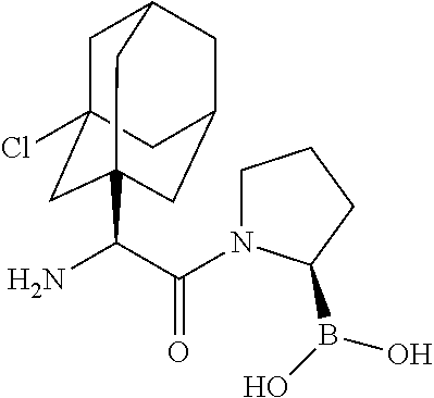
C(C(=O)N1CCCC1B(O)O)(N)C12CC3(Cl)CC(CC(C1)C3)C2
